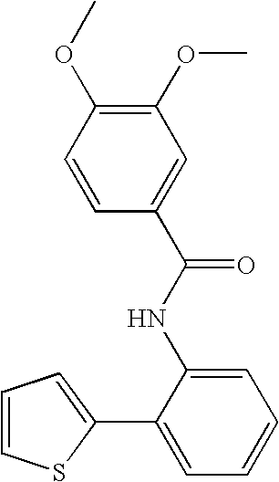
C1=CC=C(C2=CC=CC=C2NC(=O)C2=CC(OC)=C(OC)C=C2)S1
